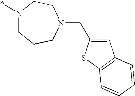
N1(*)CCCN(CC2=CC3=C(S2)C=CC=C3)CC1
